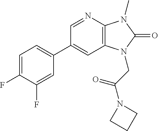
C1(C2=CC=C(F)C(F)=C2)=CC2=C(N=C1)N(C)C(=O)N2CC(N1CCC1)=O
